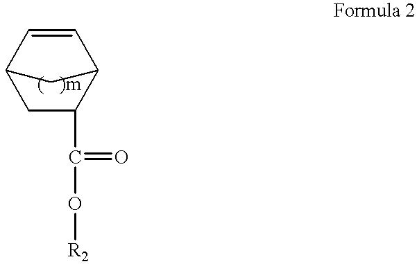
C1C(C(O[R2])=O)C2C=CC1C2
